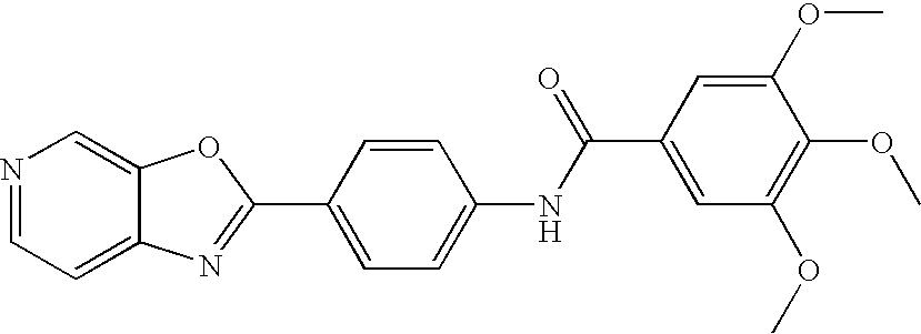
C12=CC=NC=C1OC(C1=CC=C(NC(C3=CC(OC)=C(OC)C(OC)=C3)=O)C=C1)=N2
